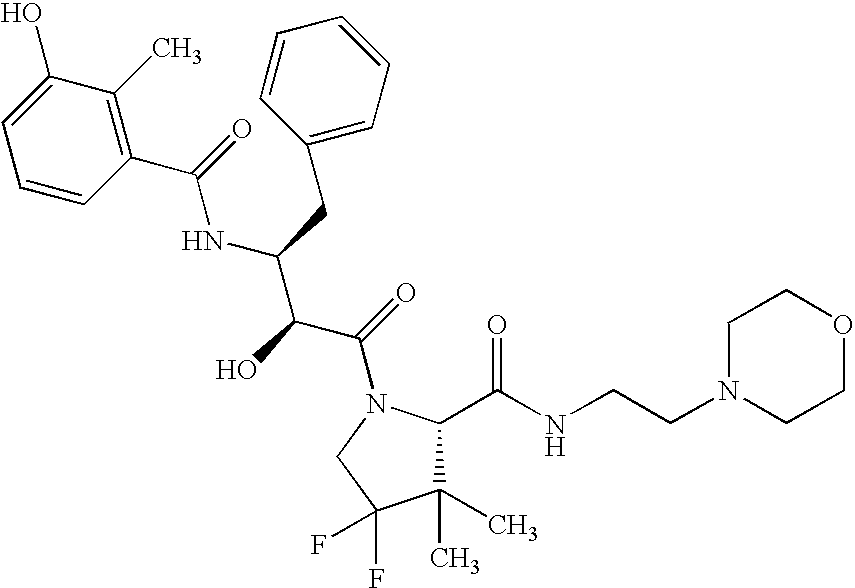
C1(C)(C)C(C(NCCN2CCOCC2)=O)N(C(=O)C(C(NC(C2=C(C)C(O)=CC=C2)=O)CC2=CC=CC=C2)O)CC1(F)F
